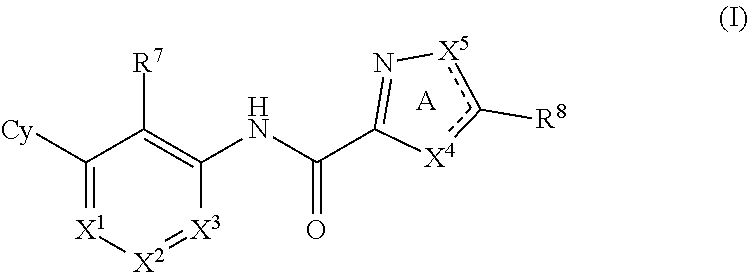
C1([Cy])=[X1][X2]=[X3]C(NC(=O)C2=N[X5]c([R8])[X4]2)=C1[R7].[A]
